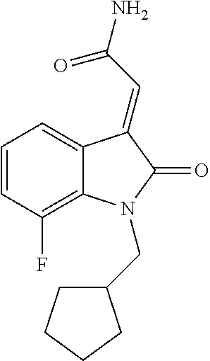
C1=C2C(=C(F)C=C1)N(CC1CCCC1)C(=O)C2=CC(=O)N
